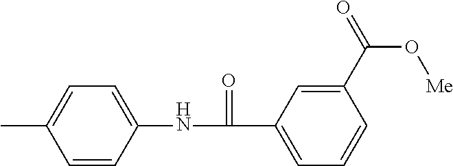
C1=C(C)C=CC(NC(=O)C2=CC=CC(C(O[Me])=O)=C2)=C1
